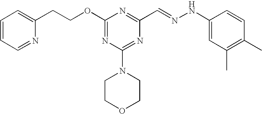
C(COC1=NC(N2CCOCC2)=NC(C=NNC2=CC(C)=C(C)C=C2)=N1)C1=CC=CC=N1
